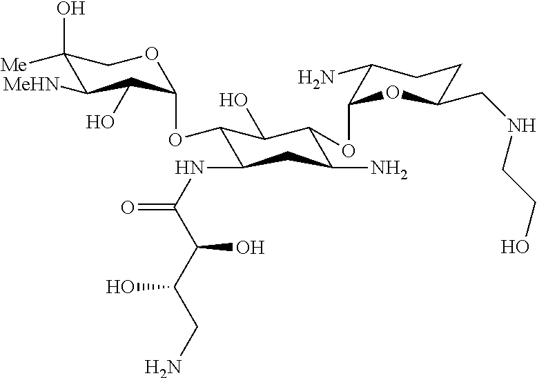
C1(O)([Me])C([MeHN])C(O)C(OC2C(NC(=O)C(C(CN)O)O)CC(N)C(OC3C(N)CCC(CNCCO)O3)C2O)OC1
